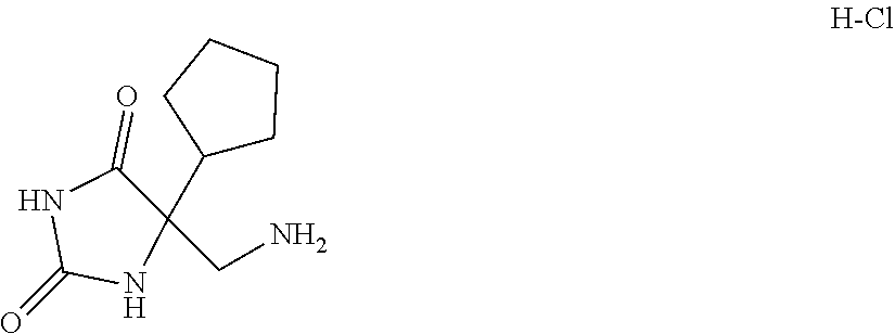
C1(=O)NC(CN)(C2CCCC2)C(=O)N1
